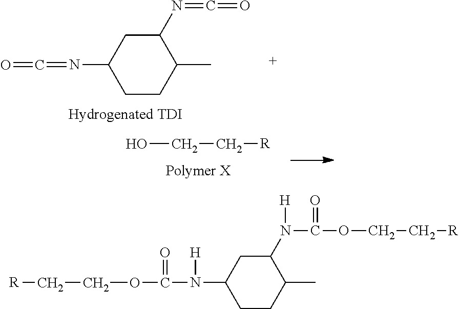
C1(C)C(N(C(OCC[R])=O)[H])CC(N(C(OCC[R])=O)[H])CC1.C1(C)C(N=C=O)CC(N=C=O)CC1.OCC[R]
